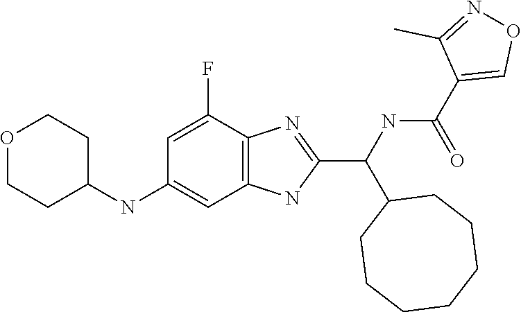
C1(C(C2CCCCCCC2)NC(=O)C2=CON=C2C)=NC2=C(C=C(NC3CCOCC3)C=C2F)N1
